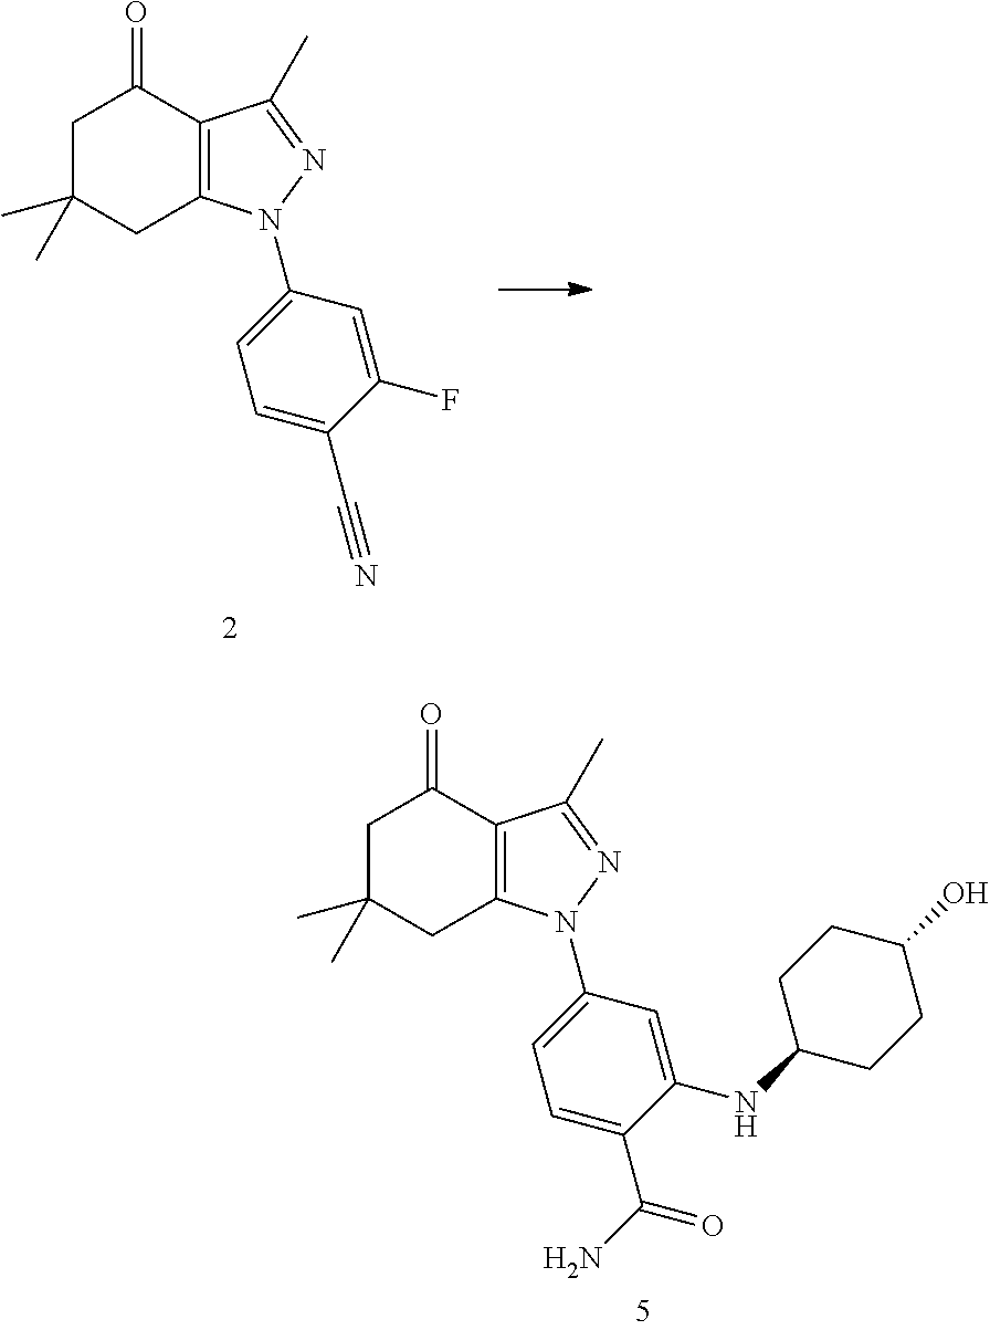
C1(=O)CC(C)(C)CC2=C1C(C)=NN2C1=CC=C(C(N)=O)C(NC2CCC(O)CC2)=C1.C1(=O)CC(C)(C)CC2=C1C(C)=NN2C1=CC=C(C#N)C(F)=C1
